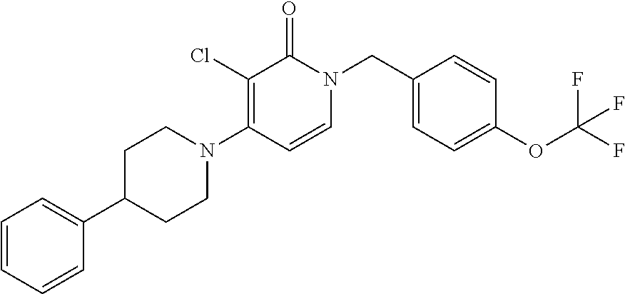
N1(C2=C(Cl)C(=O)N(CC3=CC=C(OC(F)(F)F)C=C3)C=C2)CCC(C2=CC=CC=C2)CC1
